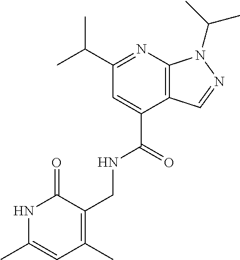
C(C1=CC(C(C)C)=NC2=C1C=NN2C(C)C)(=O)NCC1=C(C)C=C(C)NC1=O
